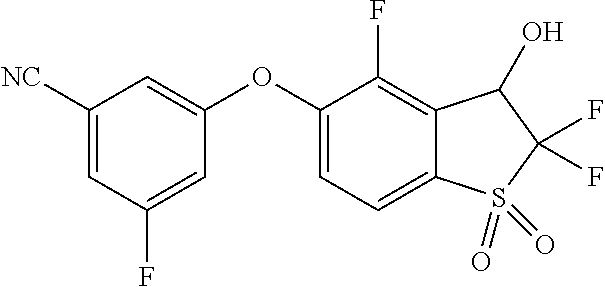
O(C1=CC([NC])=CC(F)=C1)C1=CC=C2C(=C1F)C(O)C(F)(F)S2(=O)=O
